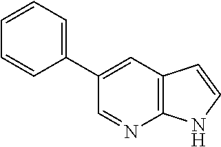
C1(C2=CC3=C(N=C2)NC=C3)=CC=CC=C1
